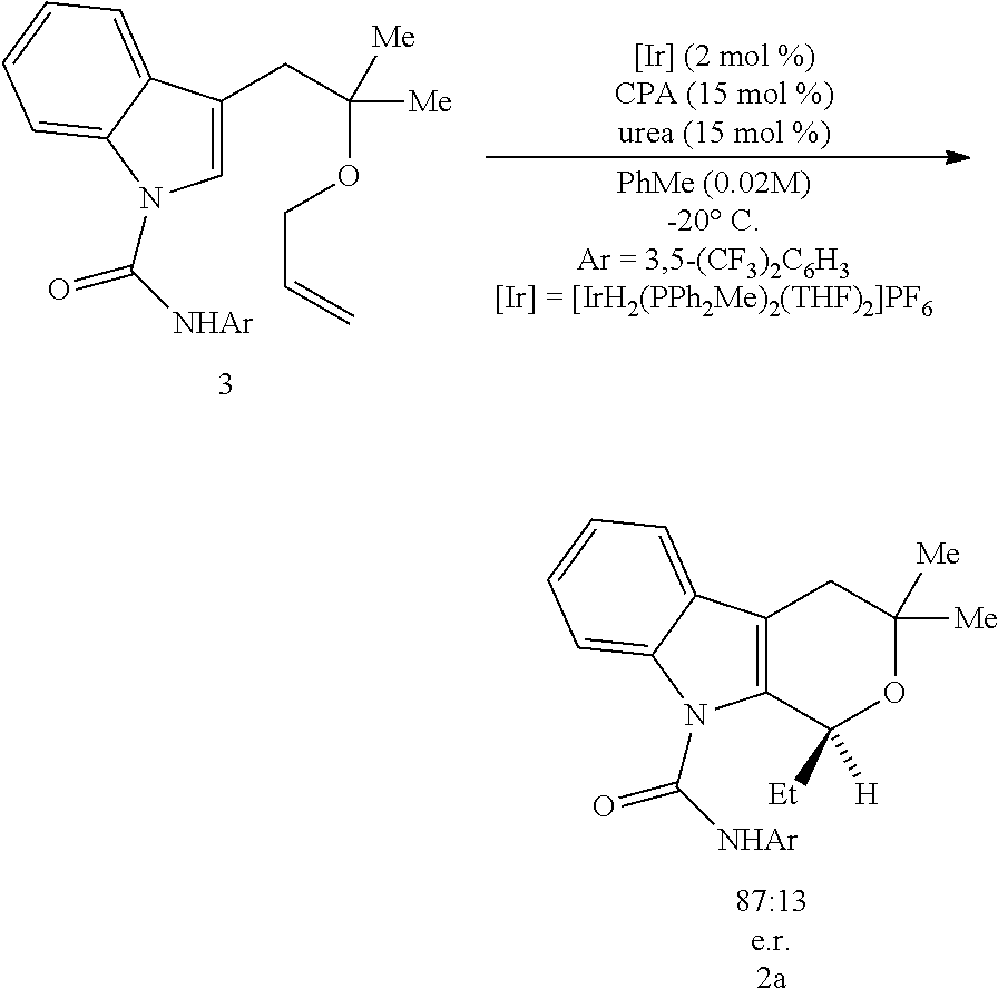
C1=C(CC(OCC=C)([Me])[Me])C2=CC=CC=C2N1C(=O)[NHAr].C12=C(C3=CC=CC=C3N1C(=O)[NHAr])CC([Me])([Me])OC2([Et])[H]
